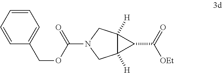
C12([H])C([H])(CN(C(=O)OCC3=CC=CC=C3)C1)C2C([OEt])=O
